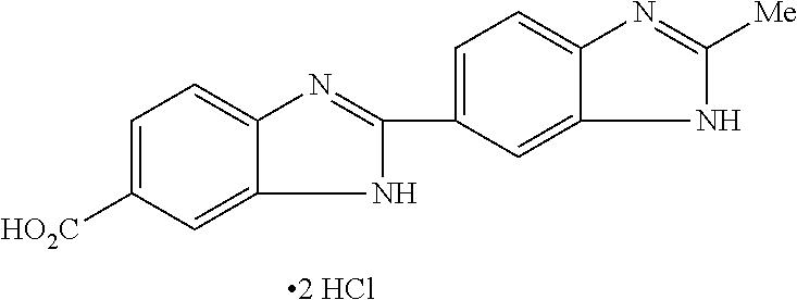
C12=CC=C(C3=NC4=CC=C([HO2C])C=C4N3)C=C1NC([Me])=N2.[2 HCl]
